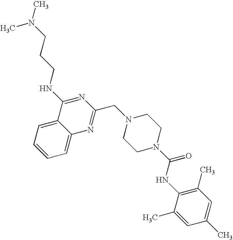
C1=C2C(=CC=C1)N=C(CN1CCN(C(=O)NC3=C(C)C=C(C)C=C3C)CC1)N=C2NCCCN(C)C
